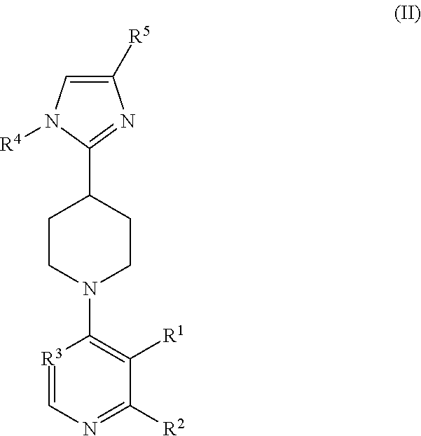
N1([R4])C(C2CCN(C3=C([R1])C([R2])=NC=[R3]3)CC2)=NC([R5])=C1
